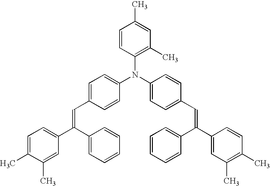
C1=CC(N(C2=CC=C(C=C(C3=CC=CC=C3)C3=CC=C(C)C(C)=C3)C=C2)C2=CC=C(C=C(C3=CC=CC=C3)C3=CC(C)=C(C)C=C3)C=C2)=C(C)C=C1C
